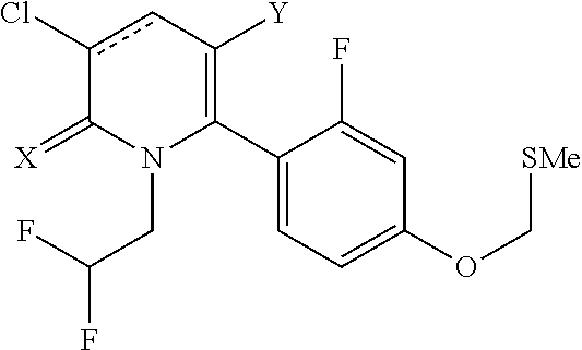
C1(C2=C([Y])cc(Cl)C(=[X])N2CC(F)F)=CC=C(OC[SMe])C=C1F
